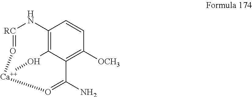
C12=C3C(=C([OCH3])C=C1)C(N)=O[Ca](O=[RC]N2)O3
